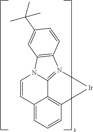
C12=CC=CC3=C1C1=N(C4=C(N1C=C2)C=C(C(C)(C)C)C=C4)[Ir]3
